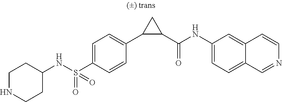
N(S(C1=CC=C(C2C(C(NC3=CC=C4C(=C3)C=CN=C4)=O)C2)C=C1)(=O)=O)C1CCNCC1
